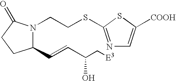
C1(C=CC(C[E3])O)N(CCSC2=NC=C([COOH])S2)C(=O)CC1
